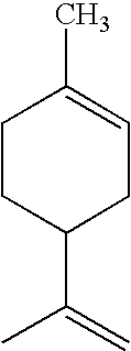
C1CC(C(=C)C)CC=C1C
